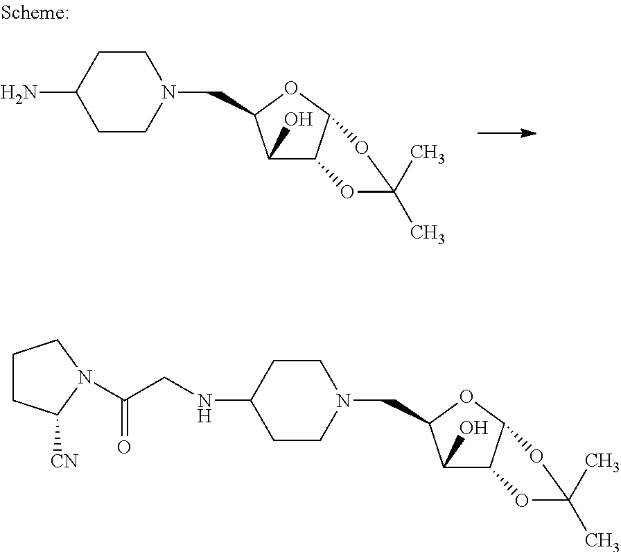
C1(N)CCN(CC2C(O)C3C(O2)OC(C)(C)O3)CC1.C1(NCC(=O)N2C([CN])CCC2)CCN(CC2C(O)C3C(O2)OC(C)(C)O3)CC1
